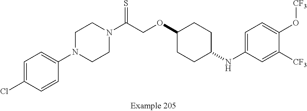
C1=C(Cl)C=CC(N2CCN(C(COC3CCC(NC4=CC=C(O[CF3])C([CF3])=C4)CC3)=S)CC2)=C1
